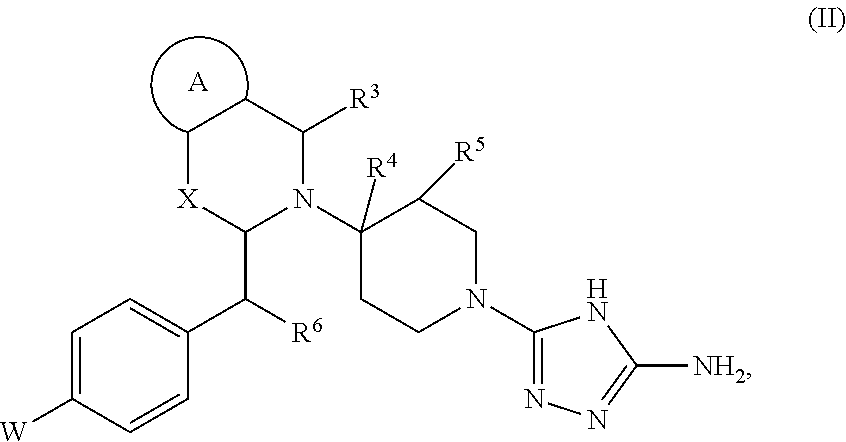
C1=C([W])C=CC(C([R6])C2N(C3([R4])CCN(C4=NN=C([NH2])N4)CC3[R5])C([R3])CC[X]2)=C1.[A]
